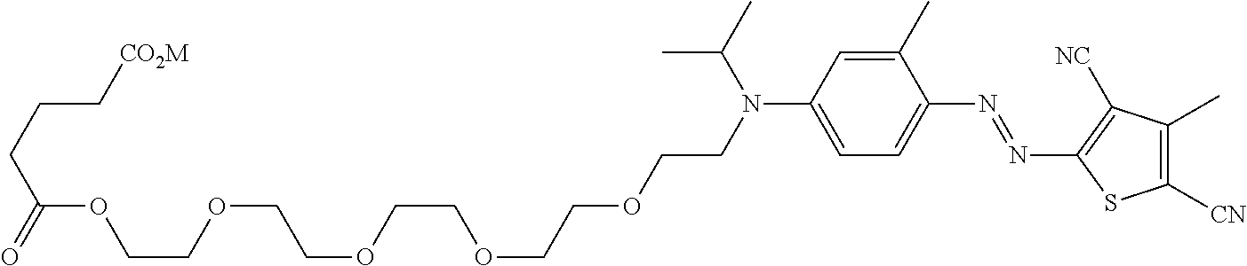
C1(C)=CC(N(CCOCCOCCOCCOCCOC(CCC[CO2M])=O)C(C)C)=CC=C1N=NC1=C([NC])C(C)=C([CN])S1
